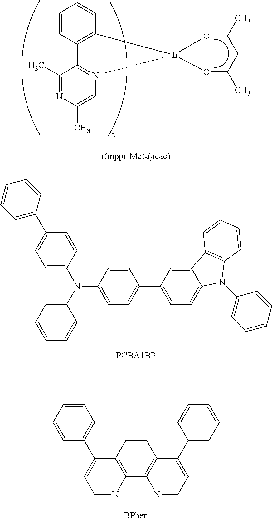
C1(C)=NC(C)=CN2=C1C1=C(C=CC=C1)[Ir]21OC(C)CC(C)O1.C1(N(C2=CC=C(C3=CC=CC=C3)C=C2)C2=CC=CC=C2)=CC=C(C2=CC=C3C(=C2)C2=C(N3C3=CC=CC=C3)C=CC=C2)C=C1.C12=C(C3=C(C=C1)C(C1=CC=CC=C1)=CC=N3)N=CC=C2C1=CC=CC=C1
